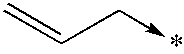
C=CC->*
